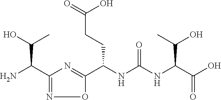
C1(C(N)C(O)C)=NOC(C(NC(NC(C(O)=O)C(C)O)=O)CCC(=O)O)=N1
